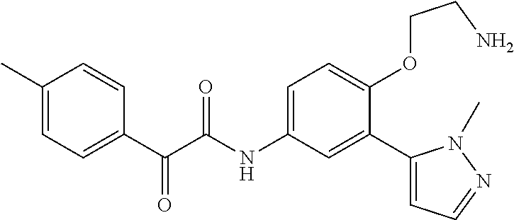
C1=C(C(=O)C(=O)NC2=CC=C(OCCN)C(C3=CC=NN3C)=C2)C=CC(C)=C1
